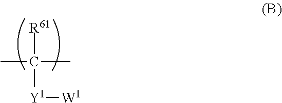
CC(C)([Y1][W1])[R61]
